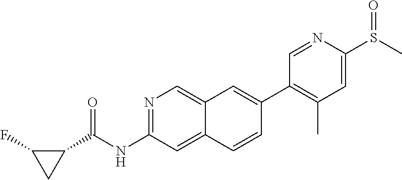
N1=C(NC(C2C(F)C2)=O)C=C2C(=C1)C=C(C1=C(C)C=C(S(C)=O)N=C1)C=C2
